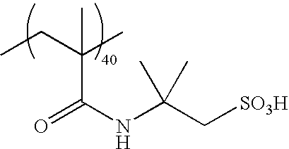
O=C(NC(C[SO3H])(C)C)C(CC)(C)C
